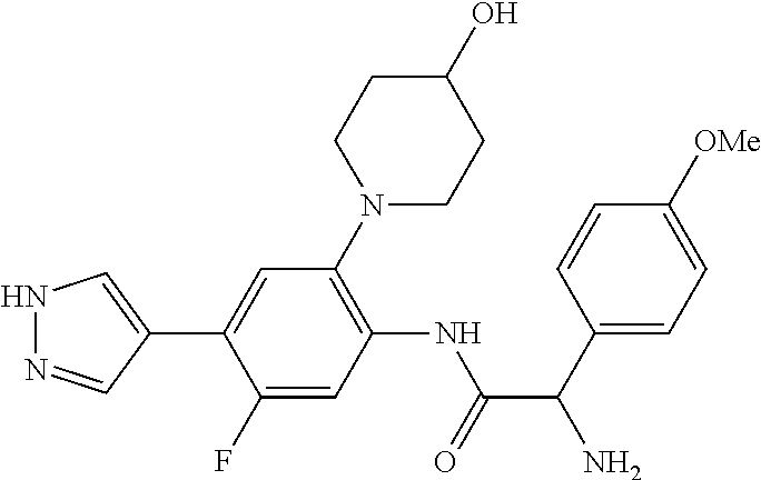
N1N=CC(C2=CC(N3CCC(O)CC3)=C(NC(=O)C(N)C3=CC=C([OMe])C=C3)C=C2F)=C1
